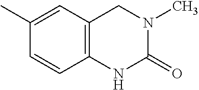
C12=C(C=C(C)C=C1)CN(C)C(=O)N2
